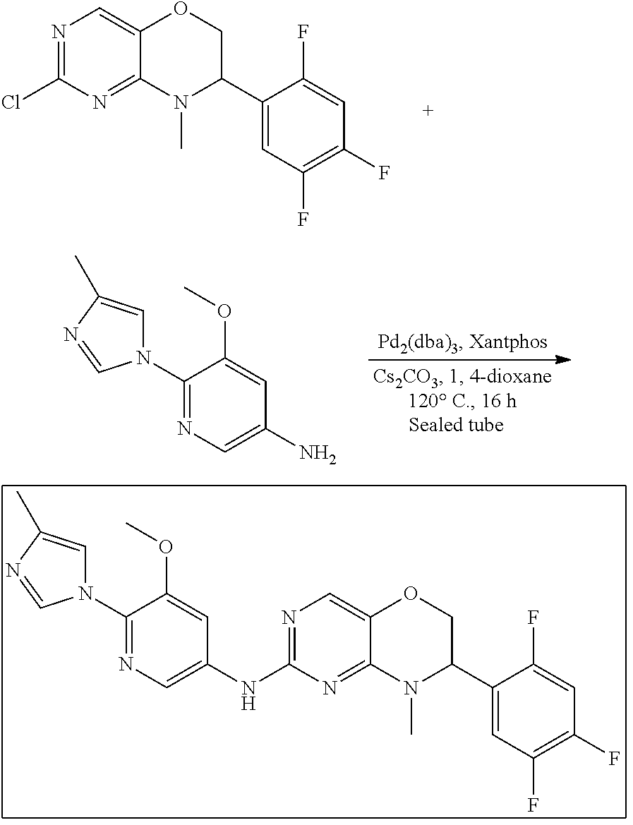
C1(N2C=C(C)N=C2)=NC=C(N)C=C1OC.N1=C(Cl)N=C2C(=C1)OCC(C1=CC(F)=C(F)C=C1F)N2C.N1=C(NC2=CN=C(N3C=C(C)N=C3)C(OC)=C2)N=C2C(=C1)OCC(C1=CC(F)=C(F)C=C1F)N2C
